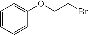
C1(OCCBr)=CC=CC=C1
